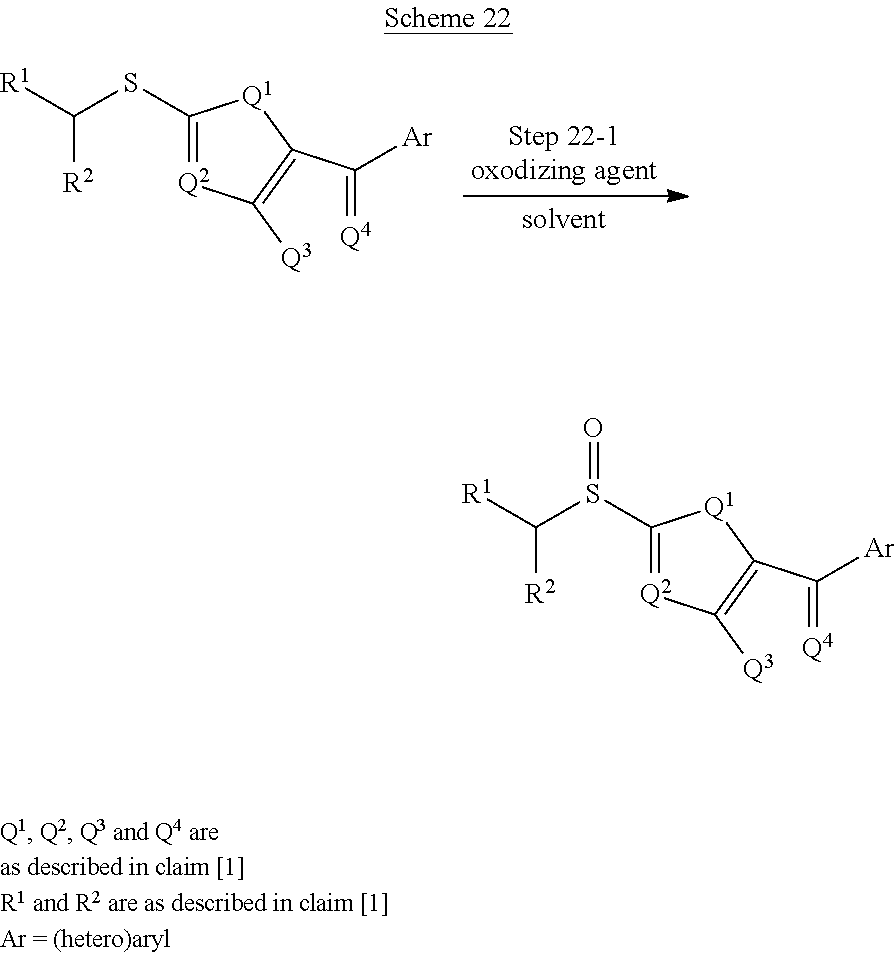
C1(SC([R1])[R2])=[Q2]C([Q3])=C(C(=[Q4])[Ar])[Q1]1.C1(S(=O)C([R1])[R2])=[Q2]C([Q3])=C(C(=[Q4])[Ar])[Q1]1
